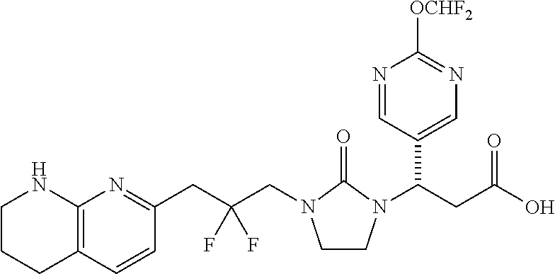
C12=C(C=CC(CC(CN3CCN(C(CC(O)=O)C4=CN=C([OCHF2])N=C4)C3=O)(F)F)=N1)CCCN2
